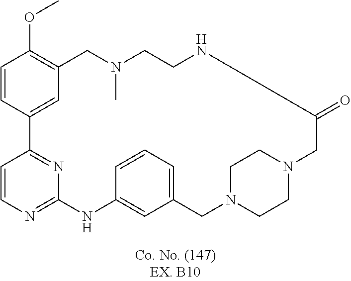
C1=CC2=NC(=N1)NC1=CC(=CC=C1)CN1CCN(CC1)CC(=O)NCCN(C)CC1=C(OC)C=CC2=C1
